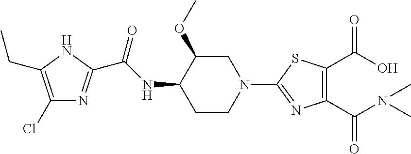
N1C(CC)=C(Cl)N=C1C(NC1C(OC)CN(C2=NC(C(N(C)C)=O)=C(C(O)=O)S2)CC1)=O
